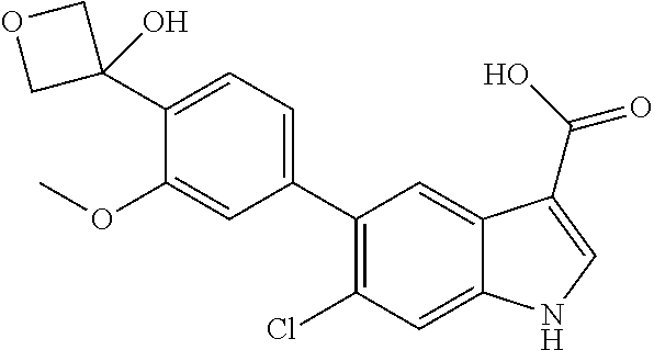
C1(C2=CC=C(C3(O)COC3)C(OC)=C2)=C(Cl)C=C2C(=C1)C(C(O)=O)=CN2
